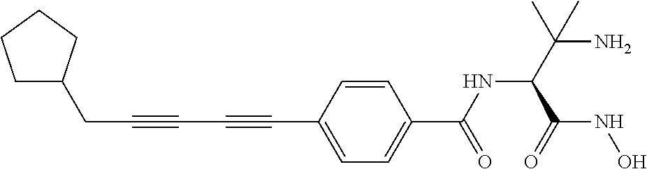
C(C#CC#CC1=CC=C(C(=O)NC(C(NO)=O)C(N)(C)C)C=C1)C1CCCC1
